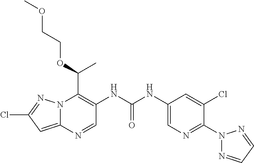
N12C(=CC(Cl)=N1)N=CC(NC(NC1=CN=C(N3N=CC=N3)C(Cl)=C1)=O)=C2C(C)OCCOC
